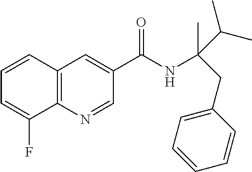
C1=CC2=C(C(F)=C1)N=CC(C(NC(C)(C(C)C)CC1=CC=CC=C1)=O)=C2
